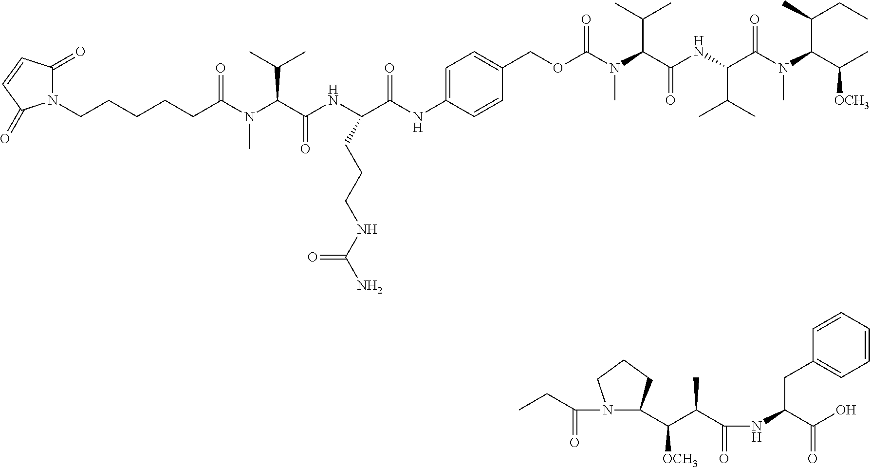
CCC(=O)N1C(C(C(C)C(=O)NC(C(O)=O)CC2=CC=CC=C2)[OCH3])CCC1.C1(=O)N(CCCCCC(N(C(C(NC(C(=O)NC2=CC=C(COC(N(C(C(C)C)C(NC(C(N(C(C(C)[OCH3])C(C)CC)C)=O)C(C)C)=O)C)=O)C=C2)CCCNC(N)=O)=O)C(C)C)C)=O)C(=O)C=C1
